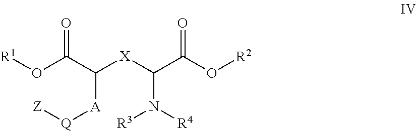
[R1]OC(C([X]C(C(O[R2])=O)N([R3])[R4])[A][Q][Z])=O
